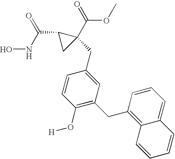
ONC(C1CC1(C(=O)OC)CC1=CC(CC2=C3C(=CC=C2)C=CC=C3)=C(O[H])C=C1)=O
